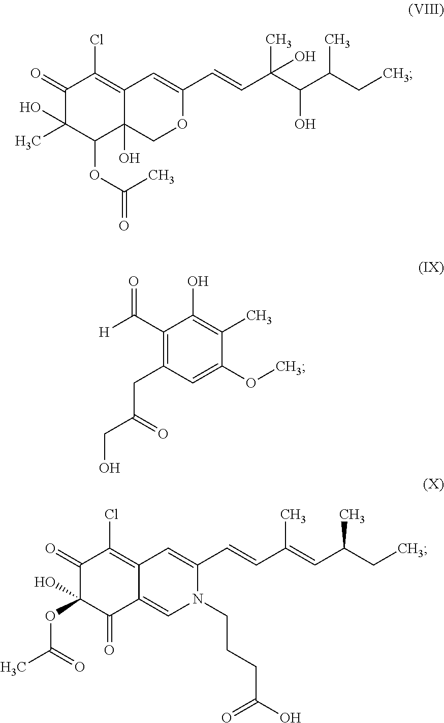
C1(=O)C(O)(C)C(OC(=O)C)C2(O)C(=C1Cl)C=C(C=CC(C(C(CC)C)O)(C)O)OC2.C1(=O)C(O)(OC(C)=O)C(=O)C2=CN(CCCC(=O)O)C(C=CC(=CC(CC)C)C)=CC2=C1Cl.C1(C([H])=O)=C(CC(CO)=O)C=C(OC)C(C)=C1O
